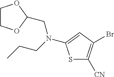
S1C([CN])=C(Br)C=C1N(CC1OCCO1)CCC
